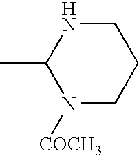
N1([COCH3])CCCNC1C
